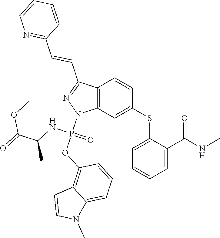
C1(SC2=CC3=C(C=C2)C(C=CC2=NC=CC=C2)=NN3P(OC2=C3C(=CC=C2)N(C)C=C3)(NC(C)C(=O)OC)=O)=CC=CC=C1C(NC)=O
